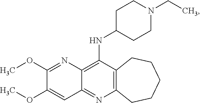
C12=C(N=C3C(=C1NC1CCN(CC)CC1)N=C(OC)C(OC)=C3)CCCCC2
